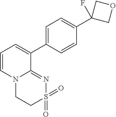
C1=CN2C(=NS(=O)(=O)CC2)C(C2=CC=C(C3(F)COC3)C=C2)=C1
